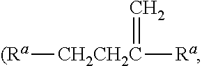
[(Ra][CH2CH2C](=C)[Ra]
